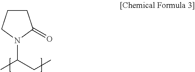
C1CCN(C(C)CC)C1=O
